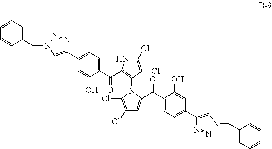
C1(C2=CC=C(C(=O)C3=C(N4C(Cl)=C(Cl)C=C4C(=O)C4=CC=C(C5=CN(CC6=CC=CC=C6)N=N5)C=C4O)C(Cl)=C(Cl)N3)C(O)=C2)=CN(CC2=CC=CC=C2)N=N1
